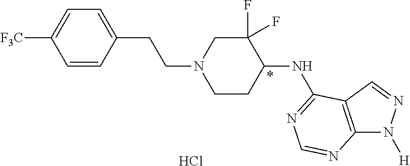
C1=CC(CCN2CCC(NC3=NC=NC4=C3C=NN4[H])C(F)(F)C2)=CC=C1[F3C].Cl
